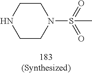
N1CCN(S(=O)(=O)C)CC1
